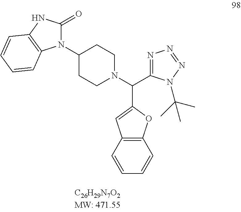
N1(C2CCN(C(C3=NN=NN3C(C)(C)C)C3=CC4=C(O3)C=CC=C4)CC2)C(=O)NC2=C1C=CC=C2
